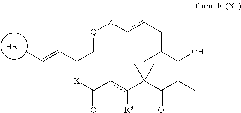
[HET].C(=C(C)C1[X]C(=O)cc([R3])C(C)(C)C(=O)C(C)C(O)C(C)Ccc[Z][Q]C1)C
